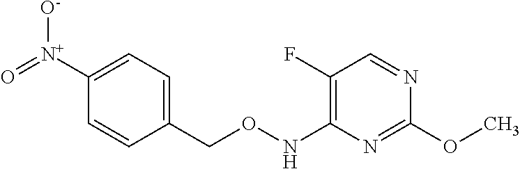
C1(F)=C(NOCC2=CC=C([N+](=O)[O-])C=C2)N=C(OC)N=C1
